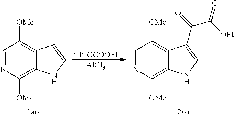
[AlCl3].[ClCOCOOEt].C1=NC([OMe])=C2C(=C1[OMe])C=CN2.C1=NC([OMe])=C2C(=C1[OMe])C(C(=O)C([OEt])=O)=CN2
